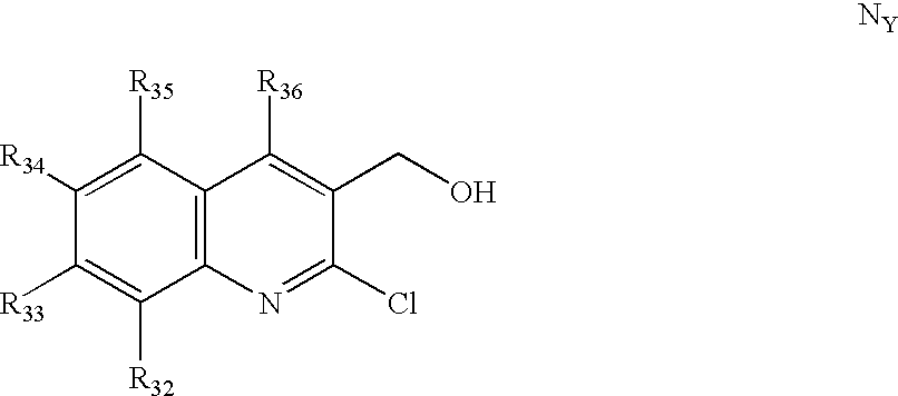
C12=C(C([R35])=C([R34])C([R33])=C1[R32])C([R36])=C(CO)C(Cl)=N2.[NY]
